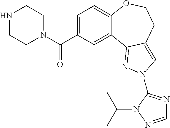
C1=C(C(N2CCNCC2)=O)C=C2C(=C1)OCCC1=CN(C3=NC=NN3C(C)C)N=C21
